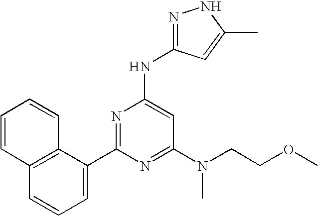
C12=C(C(C3=NC(NC4=NNC(C)=C4)=CC(N(CCOC)C)=N3)=CC=C1)C=CC=C2
